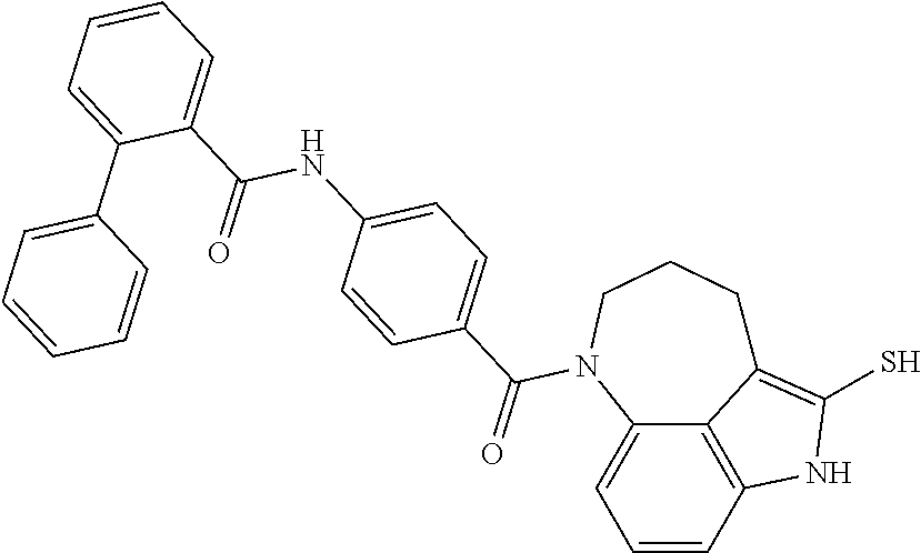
C1=CC2=C3C(=C1)N(C(=O)C1=CC=C(NC(=O)C4=CC=CC=C4C4=CC=CC=C4)C=C1)CCCC3=C(S)N2
